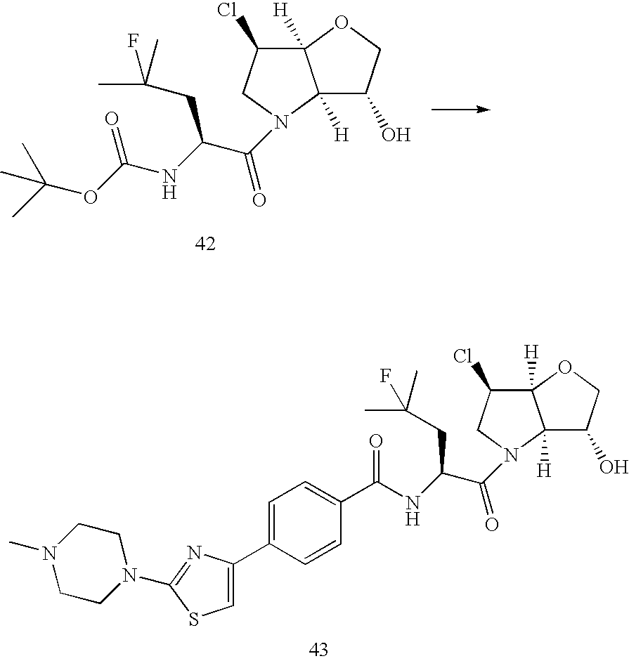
C12([H])C(Cl)CN(C(C(NC(OC(C)(C)C)=O)CC(C)(F)C)=O)C1([H])C(O)CO2.C12([H])C(Cl)CN(C(=O)C(NC(C3=CC=C(C4=CSC(N5CCN(C)CC5)=N4)C=C3)=O)CC(C)(C)F)C1([H])C(O)CO2
